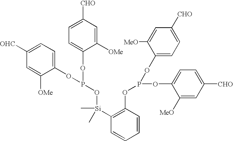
C1([OHC])=CC=C(OP(OC2=CC=C([CHO])C=C2[OMe])O[Si](C2=C(OP(OC3=CC=C([CHO])C=C3[MeO])OC3=CC=C([CHO])C=C3[MeO])C=CC=C2)(C)C)C([OMe])=C1
